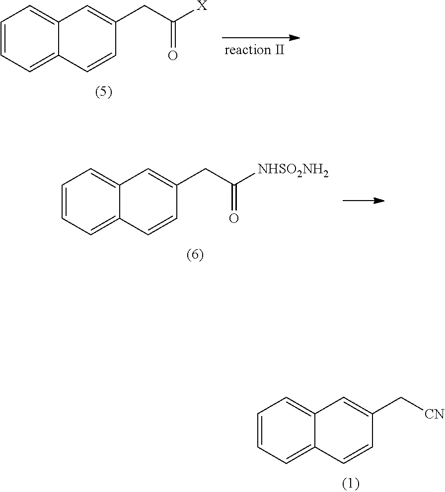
C1=CC=C2C(=C1)C=C(CC([X])=O)C=C2.C1=CC=C2C(=C1)C=C(CC([NHSO2NH2])=O)C=C2.C1=CC=C2C(=C1)C=C(C[CN])C=C2
